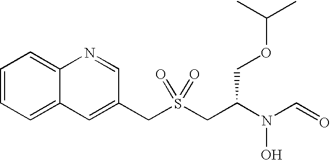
C(S(CC(N(C=O)O)COC(C)C)(=O)=O)C1=CC2=CC=CC=C2N=C1
